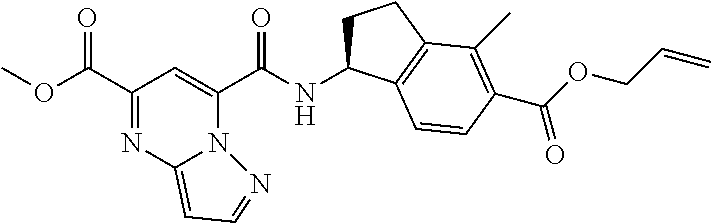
N(C(C1=CC(C(OC)=O)=NC2=CC=NN12)=O)C1CCC2=C1C=CC(C(OCC=C)=O)=C2C
